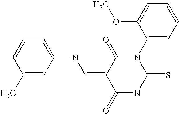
C1=C(NC=C2C(=O)N(C3=CC=CC=C3OC)C(=S)NC2=O)C=C(C)C=C1
